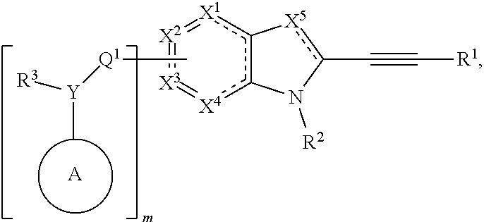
[X4]1c2c([X1]=[X2]=[X3]=1)-[X5]c(C#C[R1])N2[R2].C[Q1][Y](C)[R3].[A]
